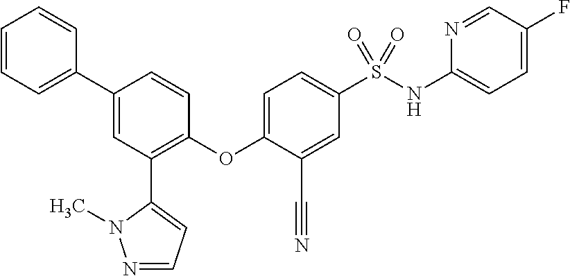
C1(OC2=CC=C(S(NC3=CC=C(F)C=N3)(=O)=O)C=C2C#N)=C(C2=CC=NN2C)C=C(C2=CC=CC=C2)C=C1
